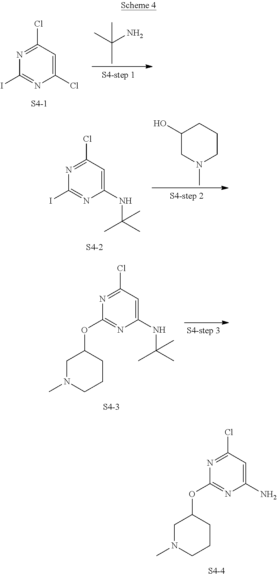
N1=C(Cl)C=C(Cl)N=C1I.[S4-1].CC(C)(N)C.N1=C(Cl)C=C(NC(C)(C)C)N=C1I.[S4-2].C1(O)CN(C)CCC1.N1=C(Cl)C=C(NC(C)(C)C)N=C1OC1CN(C)CCC1.[S4-3].N1=C(Cl)C=C(N)N=C1OC1CN(C)CCC1.[S4-4]
